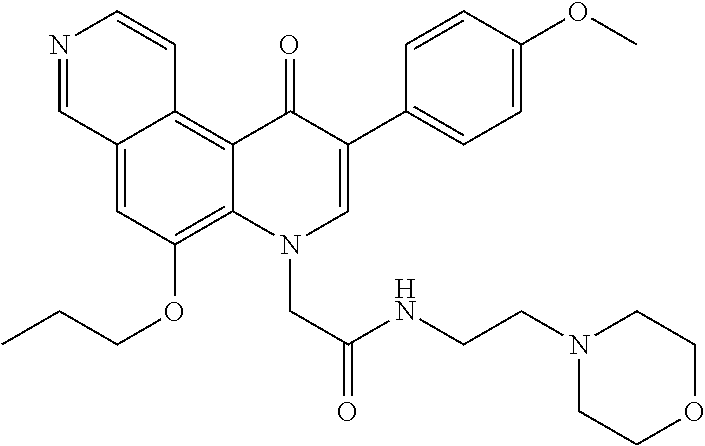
C12=CC(OCCC)=C3C(=C1C=CN=C2)C(=O)C(C1=CC=C(OC)C=C1)=CN3CC(NCCN1CCOCC1)=O
